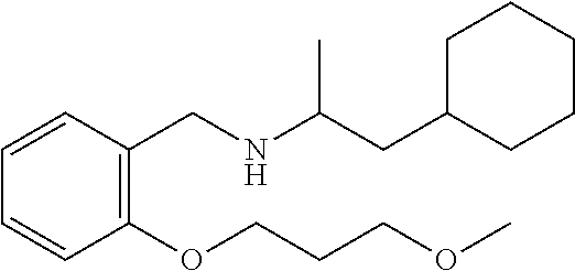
C1C(CC(NCC2=C(OCCCOC)C=CC=C2)C)CCCC1
